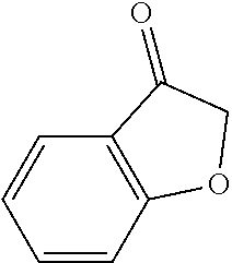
C1=CC2=C(C=C1)OCC2=O
